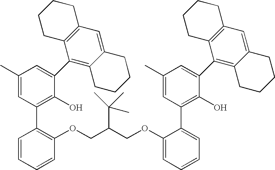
C1(C)=CC(C2=C(OCC(COC3=CC=CC=C3C3=C(O)C(C4=C5C(=CC6=C4CCCC6)CCCC5)=CC(C)=C3)C(C)(C)C)C=CC=C2)=C(O)C(C2=C3C(=CC4=C2CCCC4)CCCC3)=C1
